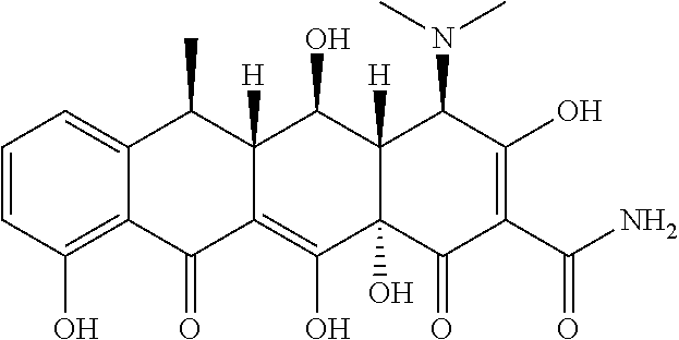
C1=CC(O)=C2C(=C1)C(C)C1([H])C(=C(O)C3(O)C([H])(C1O)C(N(C)C)C(O)=C(C(N)=O)C3=O)C2=O
